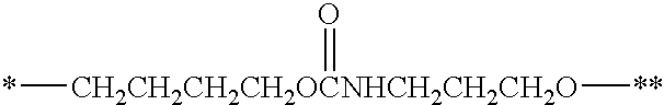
*[CH2CH2CH2CH2OCNHCH2CH2CH2O]([**])=O
